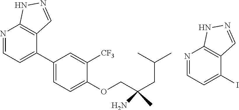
C1(C2=CC=NC3=C2C=NN3)=CC=C(OCC(CC(C)C)(C)N)C([CF3])=C1.N1=CC=C(I)C2=C1NN=C2
